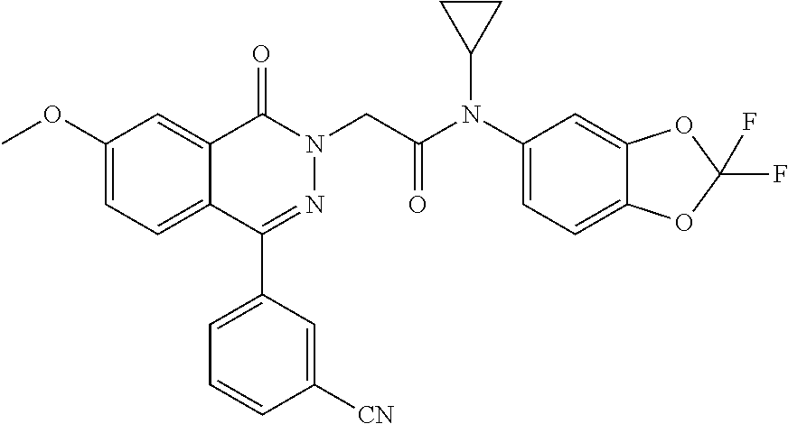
C1(C2=CC=CC([CN])=C2)=NN(CC(N(C2=CC=C3C(=C2)OC(F)(F)O3)C2CC2)=O)C(=O)C2=CC(OC)=CC=C12
